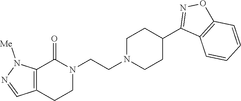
C12=C(CCN(CCN3CCC(C4=NOC5=C4C=CC=C5)CC3)C1=O)C=NN2[Me]
